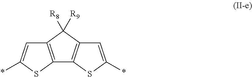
C12=C(C([R8])([R9])C3=C1SC(*)=C3)C=C(*)S2
